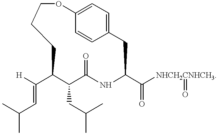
C1=C2C=CC(=C1)CC(C([NHCH2CNHCH3]=O)=O)NC(=O)C(CC(C)C)C(C([H])=CC(C)C)CCCO2
